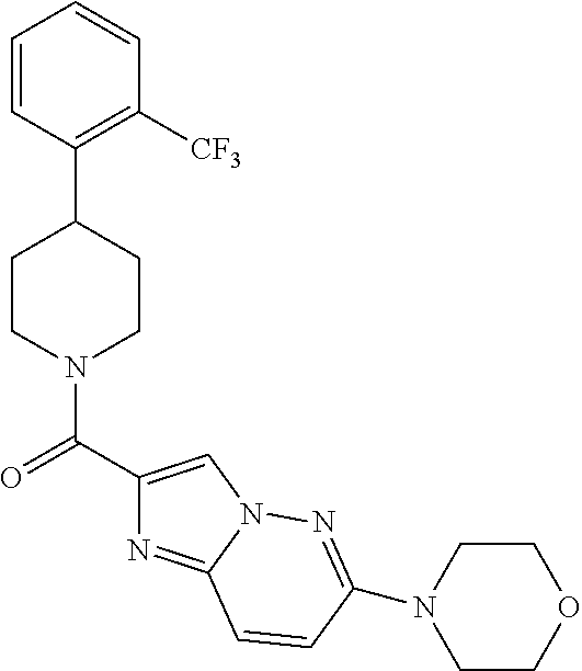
C1([CF3])=C(C2CCN(C(=O)C3=CN4C(=N3)C=CC(N3CCOCC3)=N4)CC2)C=CC=C1
